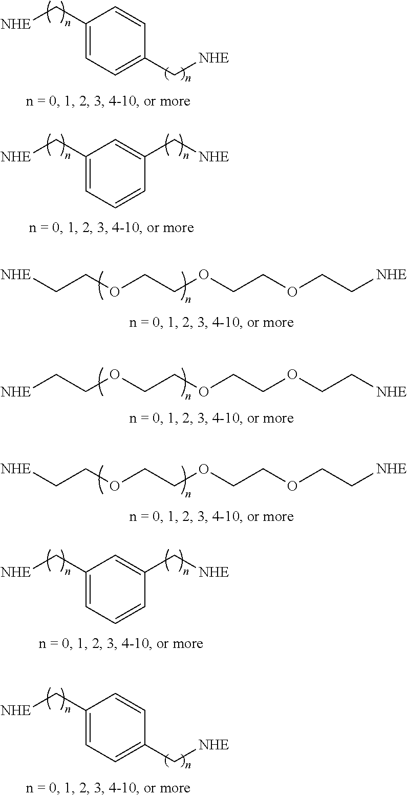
C1(C[NHE])=CC=C(C[NHE])C=C1.C1(C[NHE])=CC=CC(C[NHE])=C1.[NHE]CCOCCOCCOCC[NHE].[NHE]CCOCCOCCOCC[NHE].[NHE]CCOCCOCCOCC[NHE].C1(C[NHE])=CC=CC(C[NHE])=C1.C1(C[NHE])=CC=C(C[NHE])C=C1
